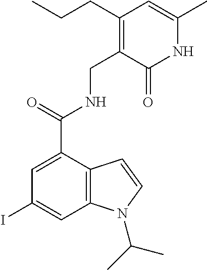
C1=C(C(NCC2=C(CCC)C=C(C)NC2=O)=O)C2=C(C=C1I)N(C(C)C)C=C2
